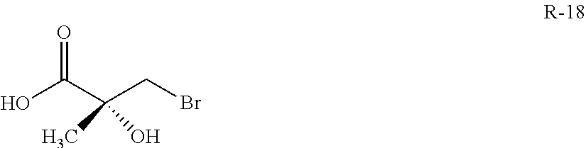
OC(C(CBr)(C)O)=O
